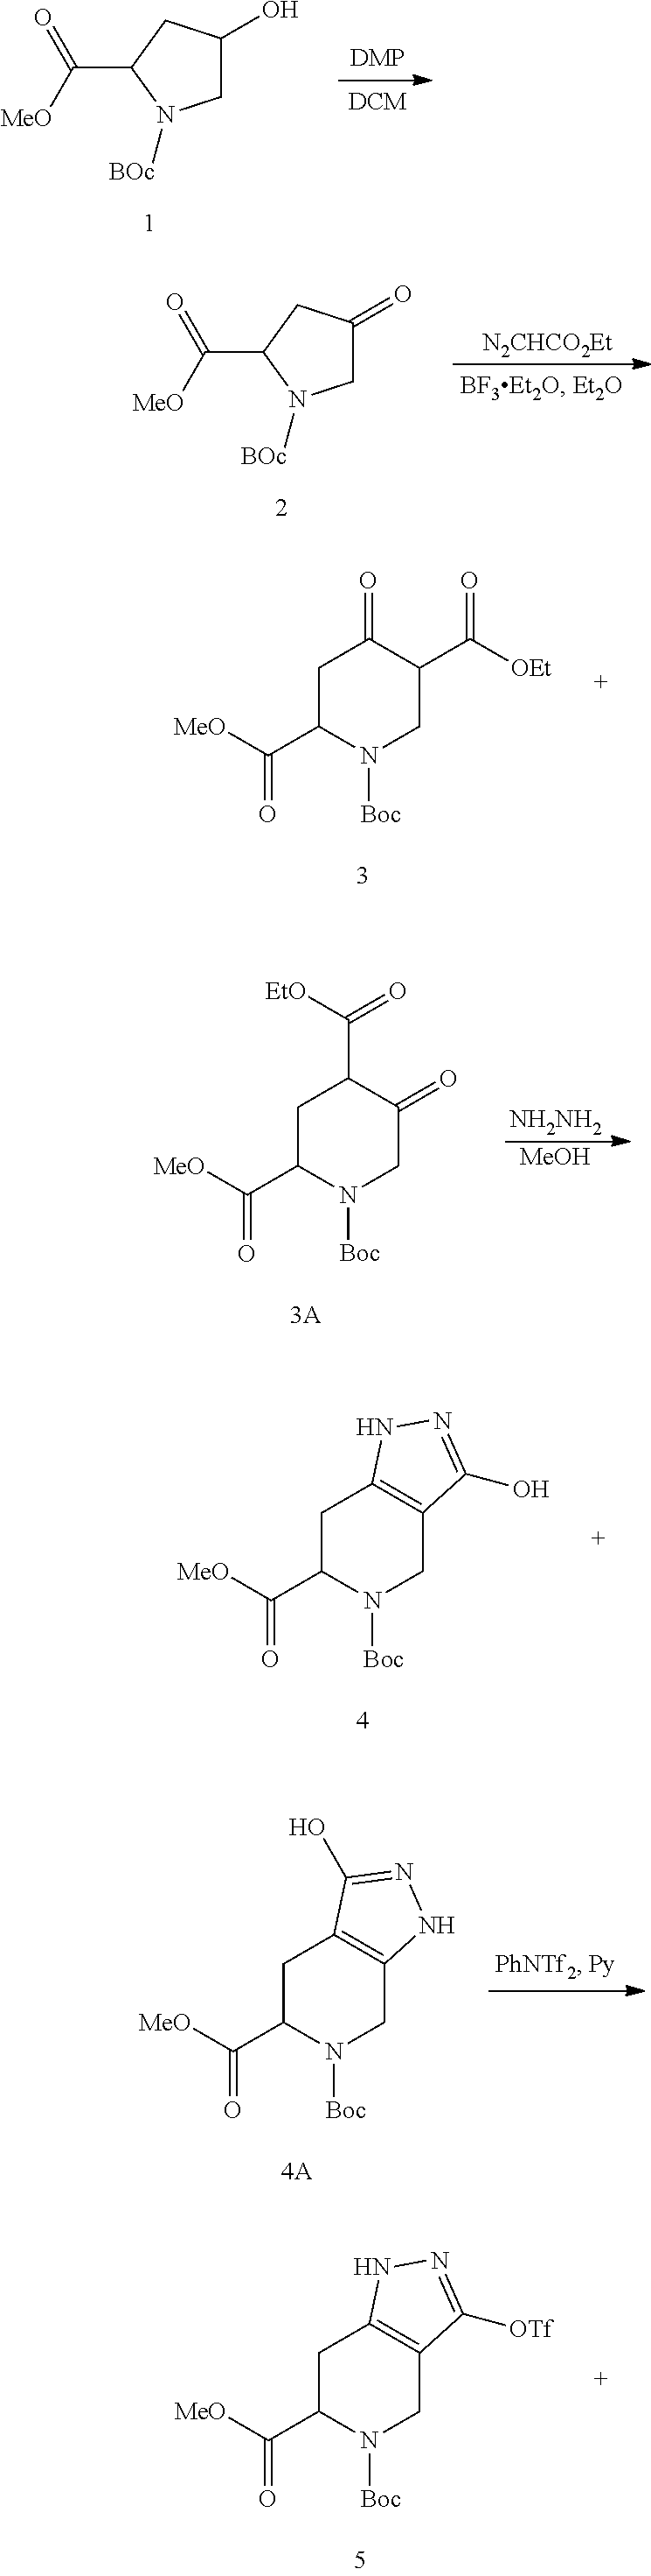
C1C(O)CC(C([MeO])=O)N1[BOc].C1C(=O)CC(C([MeO])=O)N1[BOc].[N2CHCO2Et].C1C(C([MeO])=O)N([Boc])CC(=O)C1C([EtO])=O.[NH2NH2].[MeOH].C1C(C([MeO])=O)N([Boc])CC2=C1NN=C2O.C1C(C([MeO])=O)N([Boc])CC2=C1C(O)=NN2.C1C(C([MeO])=O)N([Boc])CC2=C1NN=C2[OTf].C1C(C([MeO])=O)N([Boc])CC(C([OEt])=O)C1=O
